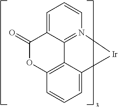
C12=C3C(=CC=C1)[Ir]N1=C3C(=CC=C1)C(=O)O2
